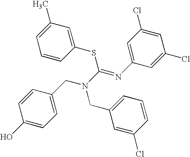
C1=C(CN(CC2=CC=CC(Cl)=C2)C(SC2=CC(C)=CC=C2)=NC2=CC(Cl)=CC(Cl)=C2)C=CC(O)=C1
